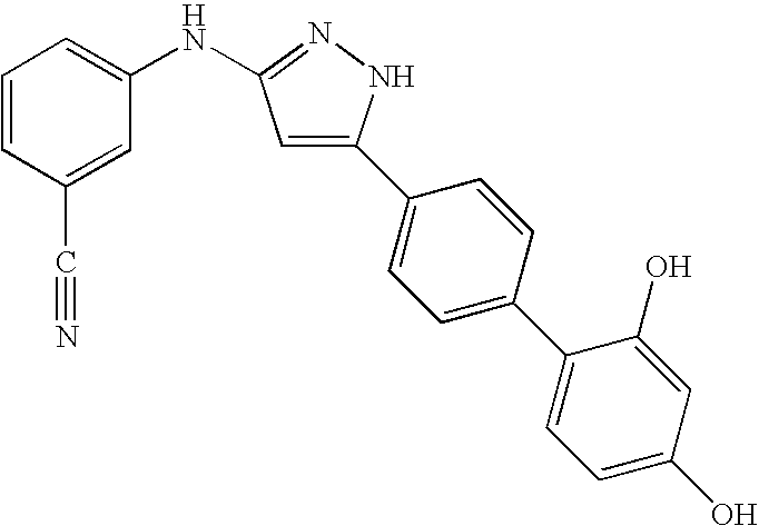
C1=CC(C#N)=CC(NC2=NNC(C3=CC=C(C4=CC=C(O)C=C4O)C=C3)=C2)=C1
